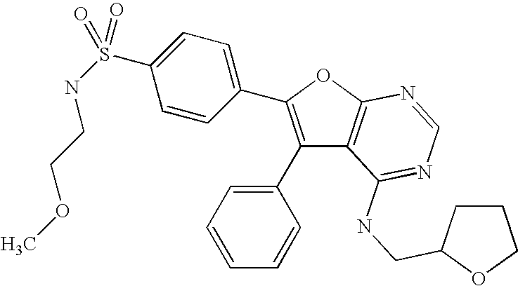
C1(C2=CC=CC=C2)=C(C2=CC=C(S(NCCOC)(=O)=O)C=C2)OC2=C1C(NCC1CCCO1)=NC=N2
